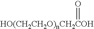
[HO(CH2CH2O)nCH2COH]=O
